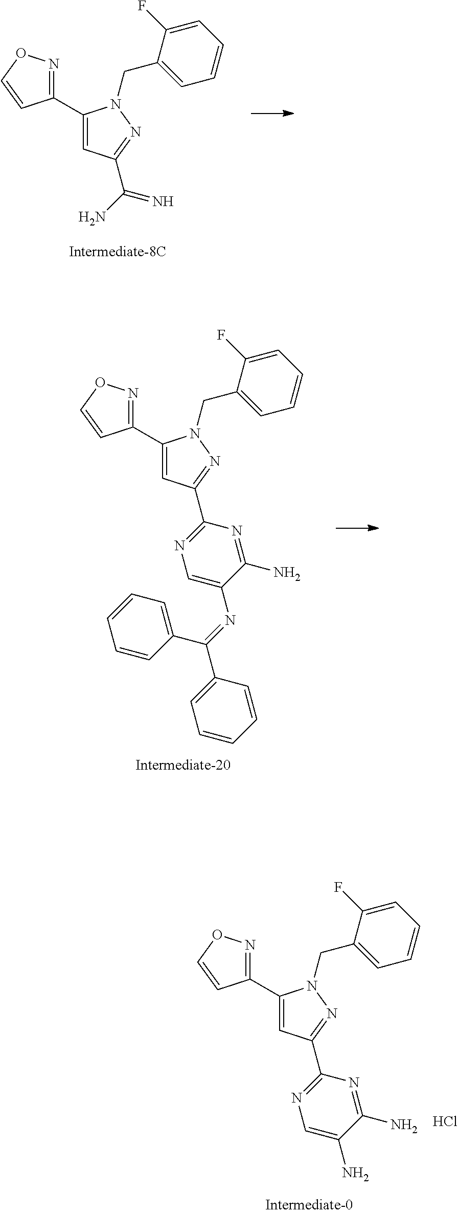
C1(C2=CC(C(N)=N)=NN2CC2=CC=CC=C2F)=NOC=C1.C1(C2=CC(C3=NC=C(N=C(C4=CC=CC=C4)C4=CC=CC=C4)C(N)=N3)=NN2CC2=CC=CC=C2F)=NOC=C1.C1(C2=CC(C3=NC=C(N)C(N)=N3)=NN2CC2=CC=CC=C2F)=NOC=C1.Cl
